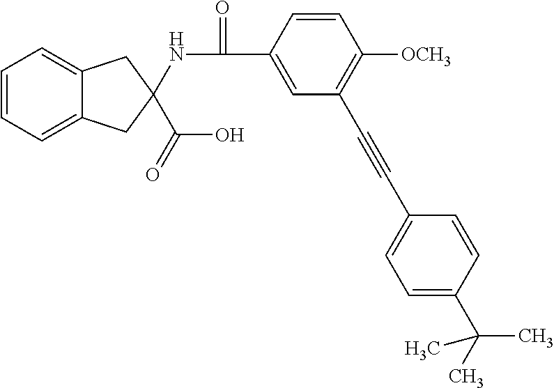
C1=CC=C2C(=C1)CC(C(O)=O)(NC(=O)C1=CC(C#CC3=CC=C(C(C)(C)C)C=C3)=C([OCH3])C=C1)C2
